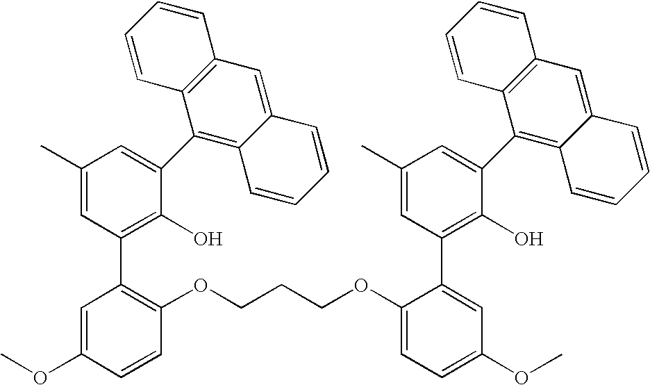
C1(C)=CC(C2=C(OCCCOC3=CC=C(OC)C=C3C3=C(O)C(C4=C5C(=CC6=C4C=CC=C6)C=CC=C5)=CC(C)=C3)C=CC(OC)=C2)=C(O)C(C2=C3C(=CC4=C2C=CC=C4)C=CC=C3)=C1
